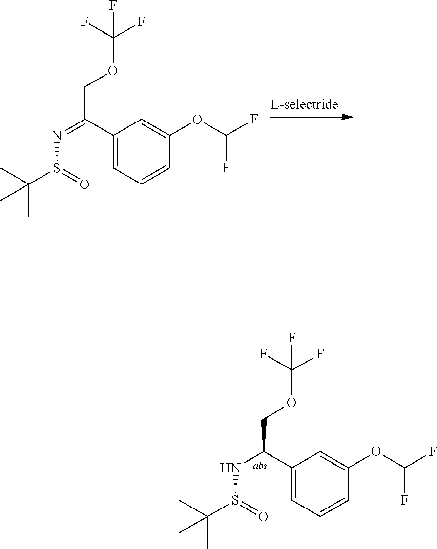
C1(C(NS(C(C)(C)C)=O)COC(F)(F)F)=CC=CC(OC(F)F)=C1.C1(C(=NS(C(C)(C)C)=O)COC(F)(F)F)=CC=CC(OC(F)F)=C1
